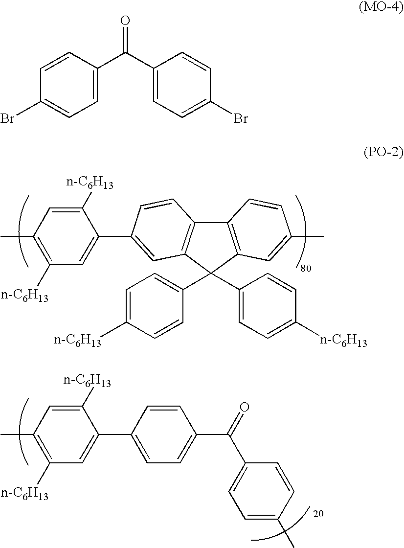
C12=C(C(C3=CC=C([n-C6H13])C=C3)(C3=CC=C([n-C6H13])C=C3)C3=C1C=CC(C1=CC([n-C6H13])=C(C)C=C1[n-C6H13])=C3)C=C(C)C=C2.C1([n-C6H13])=CC(C)=C([n-C6H13])C=C1C1=CC=C(C(=O)C2=CC=C(C)C=C2)C=C1.C1=C(C(C2=CC=C(Br)C=C2)=O)C=CC(Br)=C1
